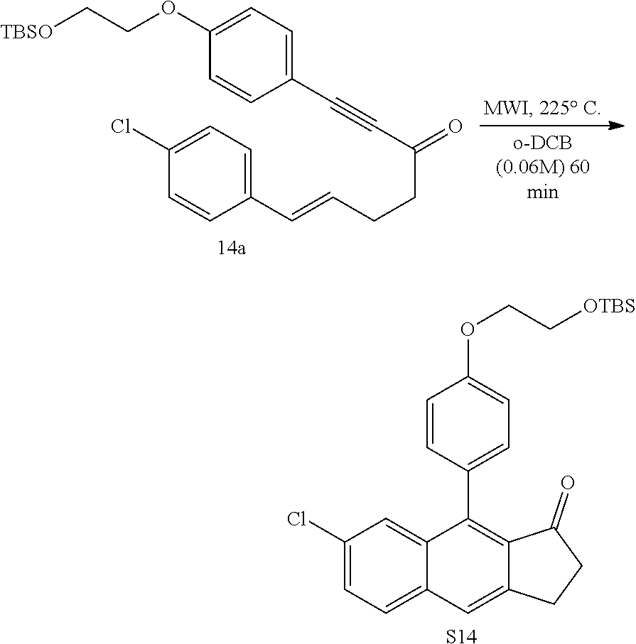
C1(Cl)=CC=C2C(=C1)C(C1=CC=C(OCC[OTBS])C=C1)=C1C(=C2)CCC1=O.[S14].C1(C=CCCC(C#CC2=CC=C(OCC[TBSO])C=C2)=O)=CC=C(Cl)C=C1
